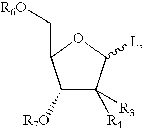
C1([R7O])C([R4])([R3])C([L])OC1C[R6O]
